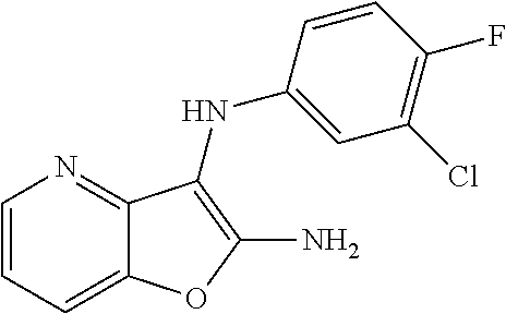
C1=CC=C2C(=N1)C(NC1=CC(Cl)=C(F)C=C1)=C(N)O2
